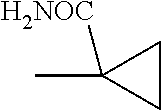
C1CC1(C)[H2NOC]
